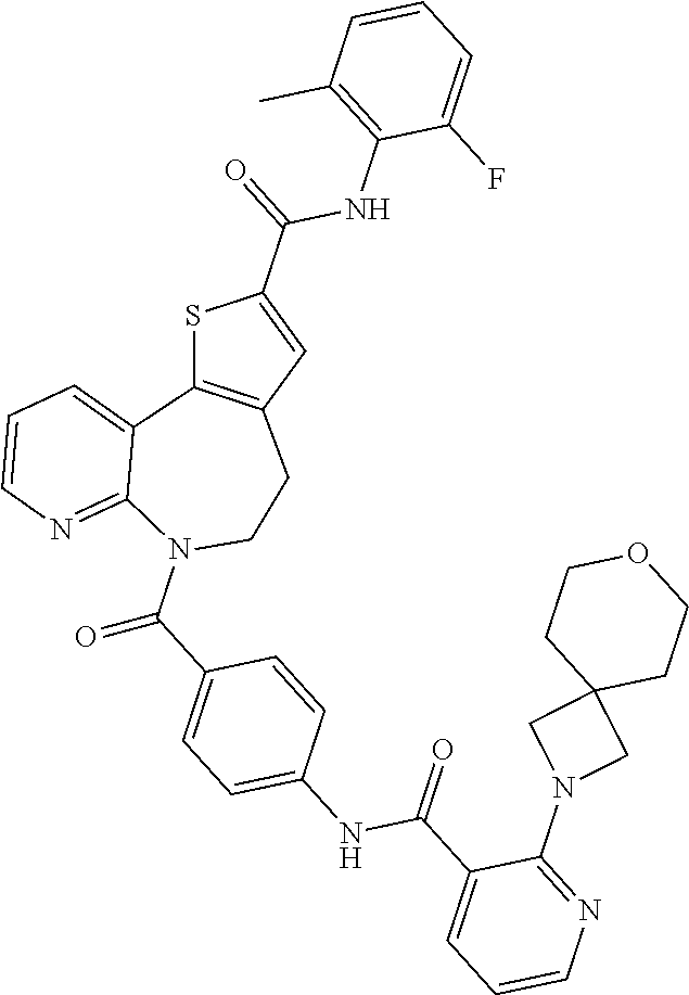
S1C2=C(C=C1C(NC1=C(C)C=CC=C1F)=O)CCN(C(=O)C1=CC=C(NC(=O)C3=CC=CN=C3N3CC4(C3)CCOCC4)C=C1)C1=NC=CC=C21
